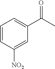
C1=CC([NO2])=CC(C(=O)C)=C1
